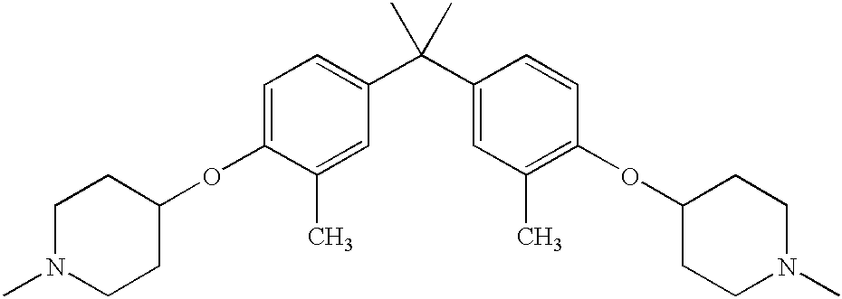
C1=C(OC2CCN(C)CC2)C(C)=CC(C(C2=CC(C)=C(OC3CCN(C)CC3)C=C2)(C)C)=C1
